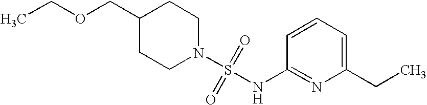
C1(COCC)CCN(S(=O)(=O)NC2=NC(CC)=CC=C2)CC1
